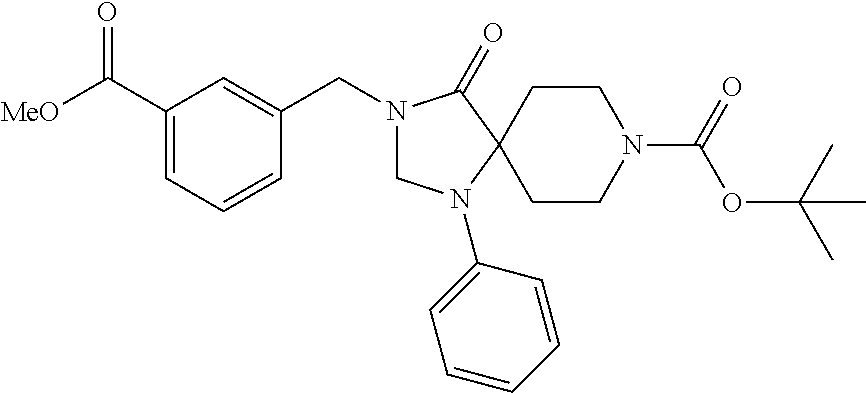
C1(C([MeO])=O)=CC=CC(CN2CN(C3=CC=CC=C3)C3(C2=O)CCN(C(OC(C)(C)C)=O)CC3)=C1
